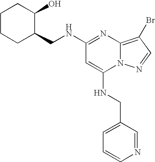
C1(NCC2C(O)CCCC2)=NC2=C(Br)C=NN2C(NCC2=CC=CN=C2)=C1
